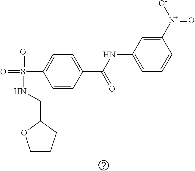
C1=CC(C(NC2=CC=CC([N+]([O-])=O)=C2)=O)=CC=C1S(=O)(=O)NCC1OCCC1
